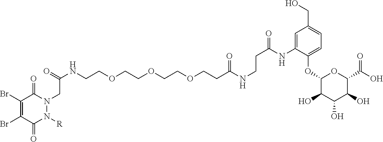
O(CCOCCC(NCCC(NC1=CC(CO)=CC=C1OC1C(O)C(O)C(O)C(C(O)=O)O1)=O)=O)CCOCCNC(=O)CN1C(=O)C(Br)=C(Br)C(=O)N1[R]
